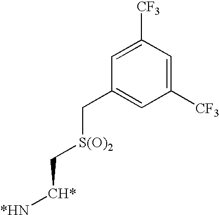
C1=C([CF3])C=C([CF3])C=C1C[S(O)2]C[CH*][*HN]
